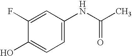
C1(F)=CC(NC(=O)C)=CC=C1O
